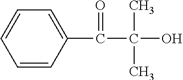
C1=CC(C(C(C)(C)O)=O)=CC=C1
